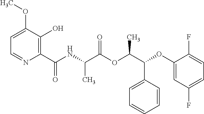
CC(C(=O)OC(C(C1=CC=CC=C1)OC1=CC(F)=CC=C1F)C)NC(C1=C(O)C(OC)=CC=N1)=O
